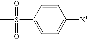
C1=CC(S(C)(=O)=O)=CC=C1[X1]
